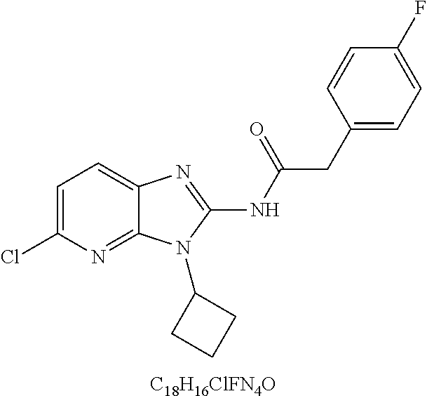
C1=C(Cl)N=C2C(=C1)N=C(NC(CC1=CC=C(F)C=C1)=O)N2C1CCC1.[C18H16ClFN4O]
